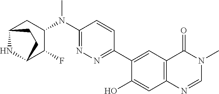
C1(N(C2=NN=C(C3=CC4=C(C=C3O)N=CN(C)C4=O)C=C2)C)CC2NC(C1F)CC2
